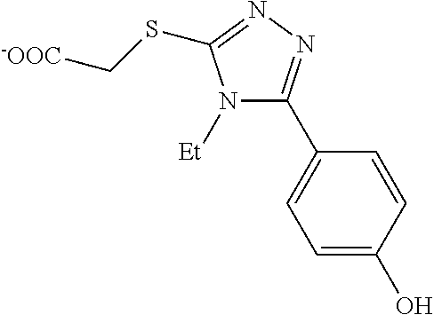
N1([Et])C(C2=CC=C(O)C=C2)=NN=C1SC[-OOC]
